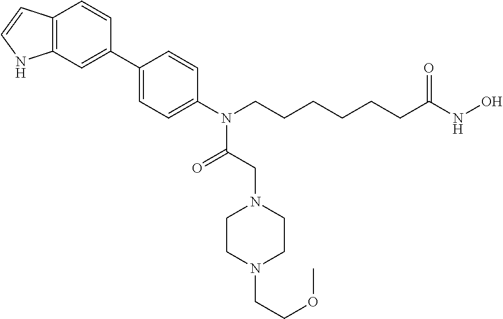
C12=C(C=C(C3=CC=C(N(CCCCCCC(NO)=O)C(CN4CCN(CCOC)CC4)=O)C=C3)C=C1)NC=C2
